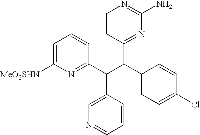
C1=C([MeO2SHN])N=C(C(C(C2=CC=C(Cl)C=C2)C2=NC(N)=NC=C2)C2=CN=CC=C2)C=C1
